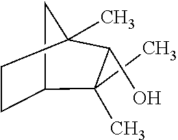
C12CC(C)(C(O)C1(C)C)CC2
